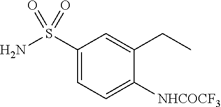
C1(S(N)(=O)=O)=CC=C([NHCOCF3])C(CC)=C1
